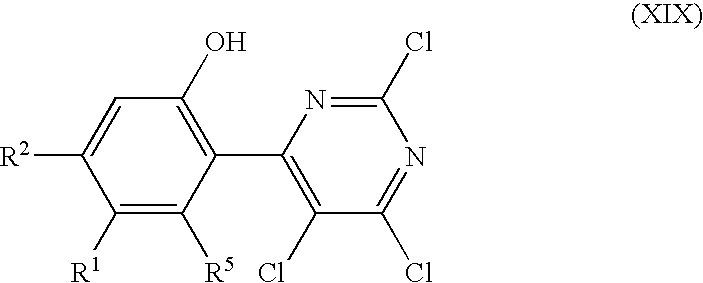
C1([R1])=C([R5])C(C2=C(Cl)C(Cl)=NC(Cl)=N2)=C(O)C=C1[R2]
